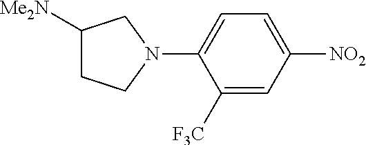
C1([F3C])=CC([NO2])=CC=C1N1CC([Me2N])CC1
